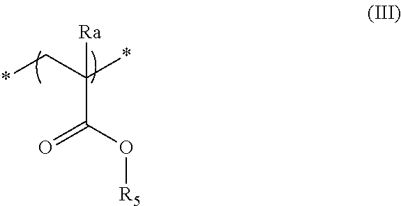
[R5]OC(=O)C(C*)(*)[Ra]
